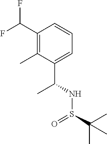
C(C1=C(C)C(C(NS(C(C)(C)C)=O)C)=CC=C1)(F)F
